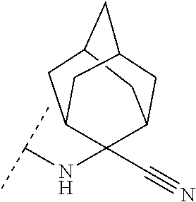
C12CC3CC(C1)CC(C3(NC(C)C)C#N)C2
